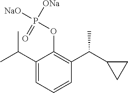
C1(C(C)C)=CC=CC(C(C2CC2)C)=C1OP(=O)([ONa])[NaO]
